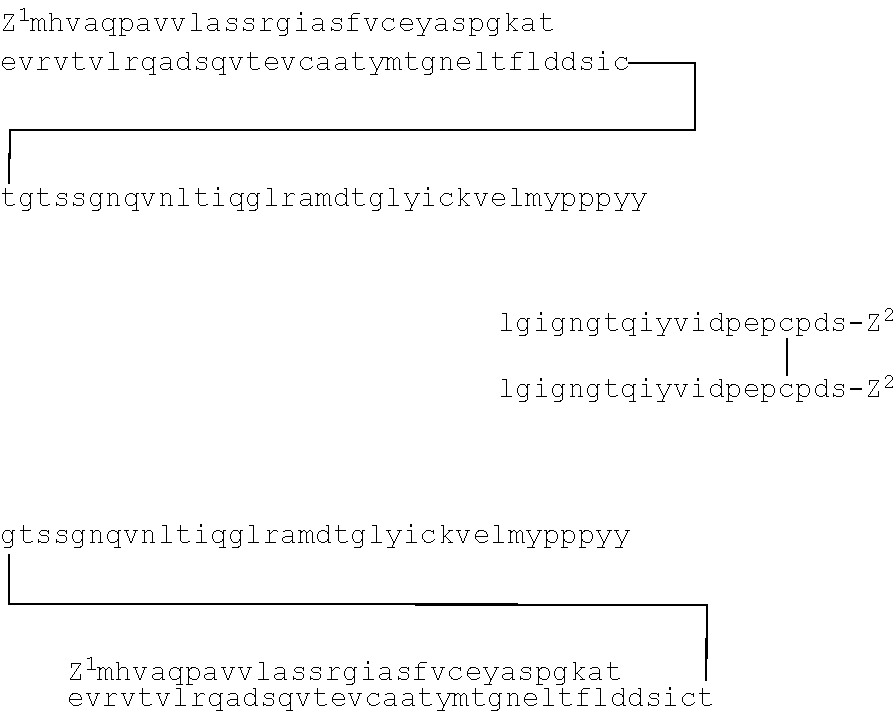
C(CC[tgtssgnqvnltiqglramdtglyickvelmypppyy])C.[lgigngtqiyvidpepcpds-Z2][lgigngtqiyvidpepcpds-Z2].[gtssgnqvnltiqglramdtglyickvelmypppyy]CC[Z1mhvaqpavvlassrgiasfvceyaspgkatevrvtvlrqadsqvtevcaatymtgneltflddsict]
